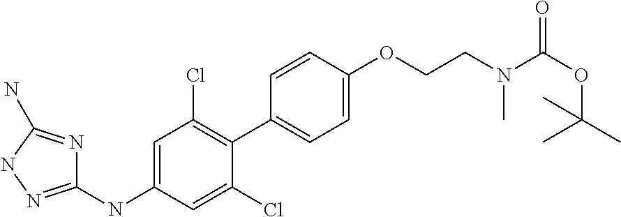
C1(NC2=CC(Cl)=C(C3=CC=C(OCCN(C(=O)OC(C)(C)C)C)C=C3)C(Cl)=C2)=NNC(N)=N1
